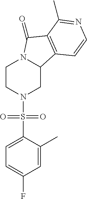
C1CN(S(C2=CC=C(F)C=C2C)(=O)=O)CC2N1C(=O)C1=C2C=CN=C1C
